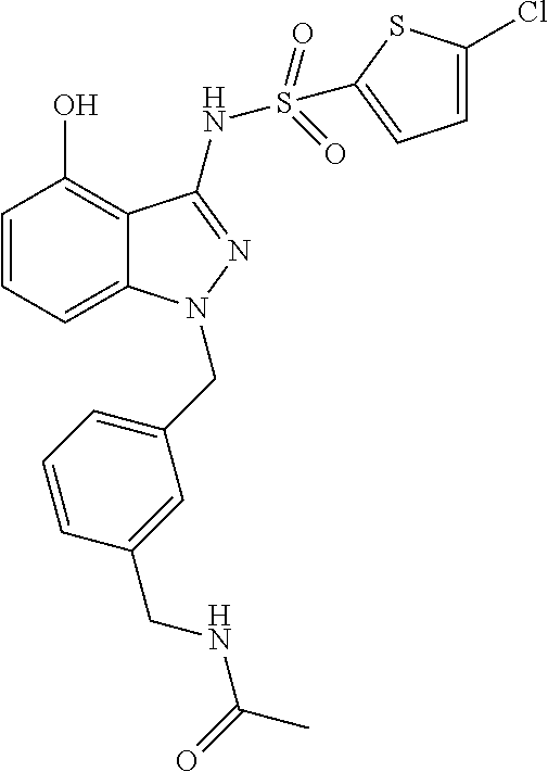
C1=CC=C2C(=C1O)C(NS(=O)(=O)C1=CC=C(Cl)S1)=NN2CC1=CC=CC(CNC(C)=O)=C1
